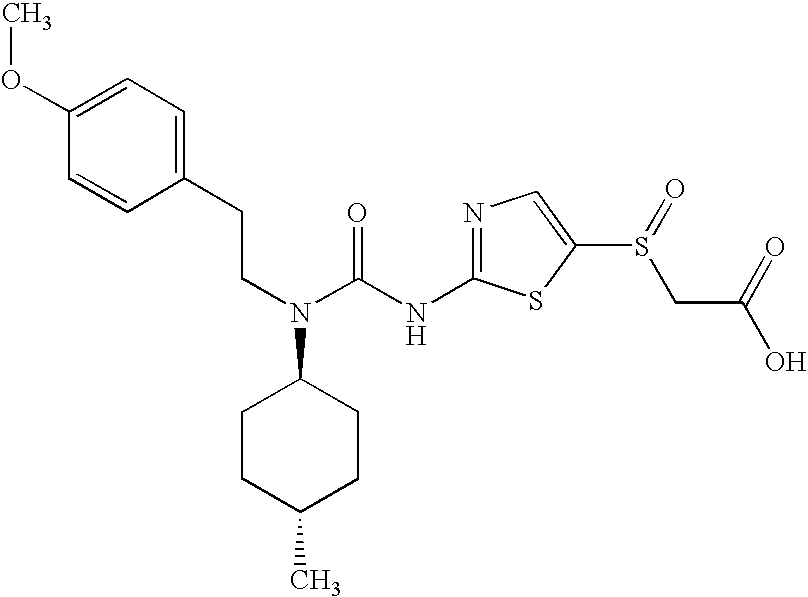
C1=C(OC)C=CC(CCN(C2CCC(C)CC2)C(NC2=NC=C(S(CC(O)=O)=O)S2)=O)=C1
